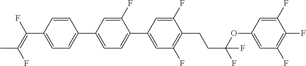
C1=CC(C2=CC=C(C3=CC(F)=C(CCC(OC4=CC(F)=C(F)C(F)=C4)(F)F)C(F)=C3)C(F)=C2)=CC=C1C(F)=C(F)C
